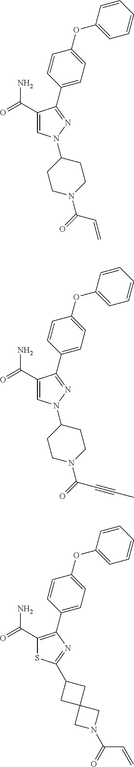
C1=CC(OC2=CC=CC=C2)=CC=C1C1=NN(C2CCN(C(C=C)=O)CC2)C=C1C(=O)N.C1=CC(OC2=CC=CC=C2)=CC=C1C1=NN(C2CCN(C(C#CC)=O)CC2)C=C1C(=O)N.C1=CC(OC2=CC=CC=C2)=CC=C1C1=C(C(=O)N)SC(C2CC3(CN(C(C=C)=O)C3)C2)=N1
